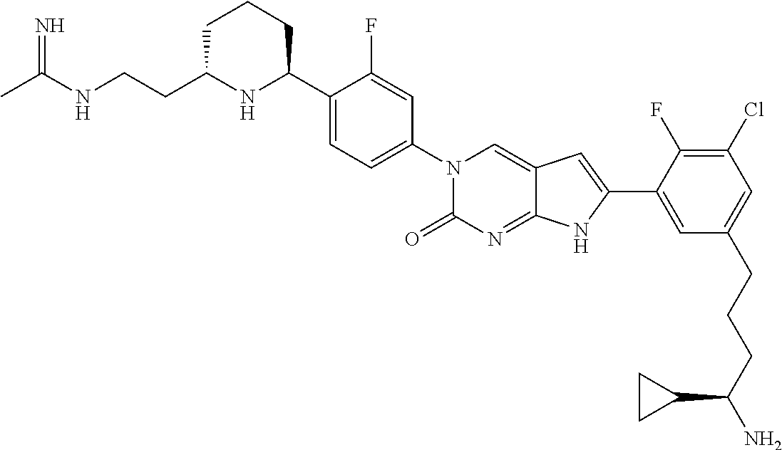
CC(NCCC1NC(C2=CC=C(N3C(=O)N=C4C(=C3)C=C(C3=CC(CCCC(N)C5CC5)=CC(Cl)=C3F)N4)C=C2F)CCC1)=N
